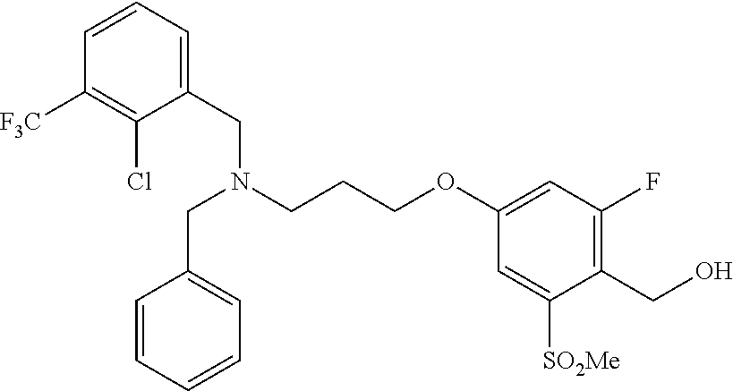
C(N(CCCOC1=CC(F)=C(CO)C([SO2Me])=C1)CC1=CC=CC([F3C])=C1Cl)C1=CC=CC=C1
